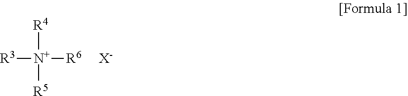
[R4][N+]([R5])([R6])[R3].[X-]
